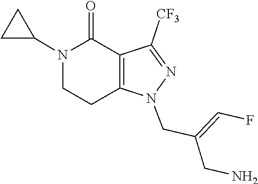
C1C(N2C(=O)C3=C(CC2)N(CC(CN)=CF)N=C3[CF3])C1
